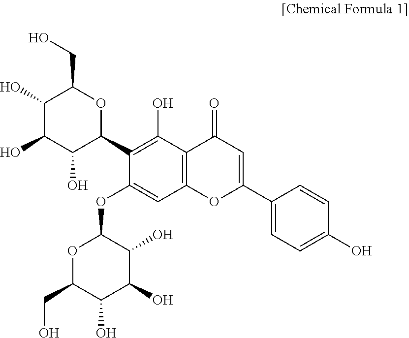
C1(O)C(O)C(O)C(C2=C(O)C3=C(C=C2OC2OC(CO)C(O)C(O)C2O)OC(C2=CC=C(O)C=C2)=CC3=O)OC1CO
